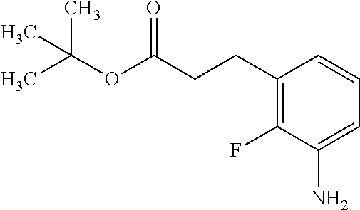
C1(CCC(OC(C)(C)C)=O)=C(F)C(N)=CC=C1
